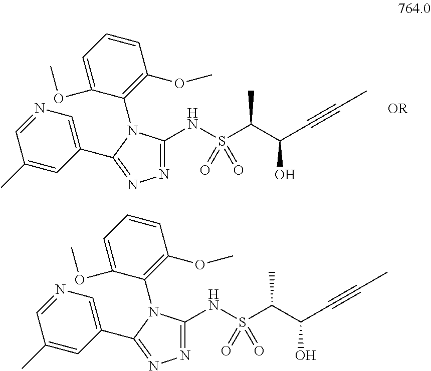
[OR].C1(C2=NN=C(NS(C(C(C#CC)O)C)(=O)=O)N2C2=C(OC)C=CC=C2OC)=CN=CC(C)=C1.C1(C2=NN=C(NS(C(C(C#CC)O)C)(=O)=O)N2C2=C(OC)C=CC=C2OC)=CN=CC(C)=C1
